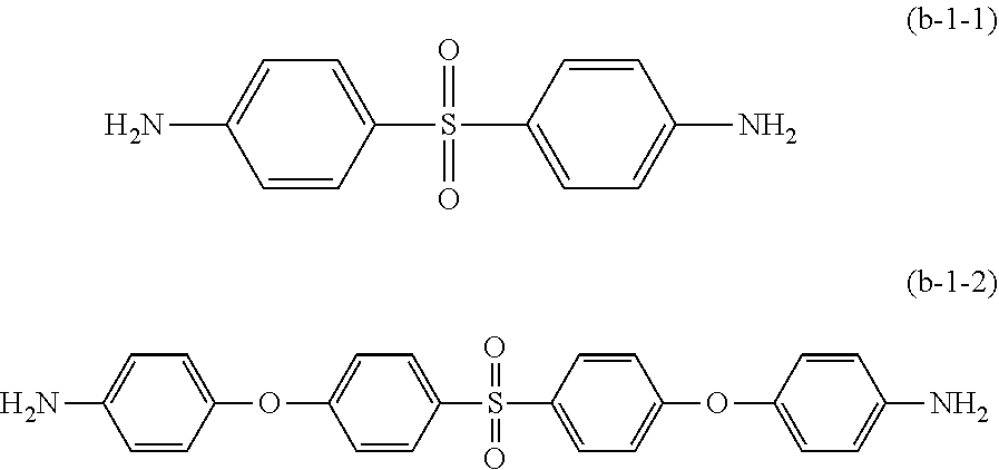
C1=CC(OC2=CC=C(S(C3=CC=C(OC4=CC=C(N)C=C4)C=C3)(=O)=O)C=C2)=CC=C1N.C1=CC(S(C2=CC=C(N)C=C2)(=O)=O)=CC=C1N
